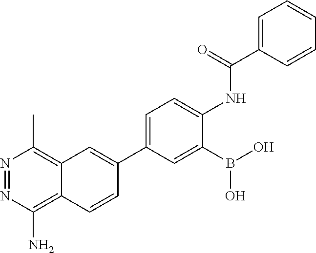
N1=NC(N)=C2C(=C1C)C=C(C1=CC=C(NC(C3=CC=CC=C3)=O)C(B(O)O)=C1)C=C2
